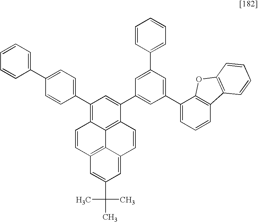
C1(C2=CC=C(C3=CC=CC=C3)C=C2)=C2C3=C(C(C4=CC(C5=CC=CC6=C5OC5=C6C=CC=C5)=CC(C5=CC=CC=C5)=C4)=C1)C=CC1=CC(C(C)(C)C)=CC(=C31)C=C2
